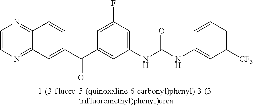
C1=CN=C2C(=N1)C=CC(C(C1=CC(NC(NC3=CC([CF3])=CC=C3)=O)=CC(F)=C1)=O)=C2
